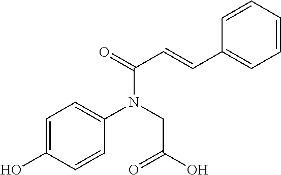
OC1=CC=C(N(CC(O)=O)C(=O)C=CC2=CC=CC=C2)C=C1
